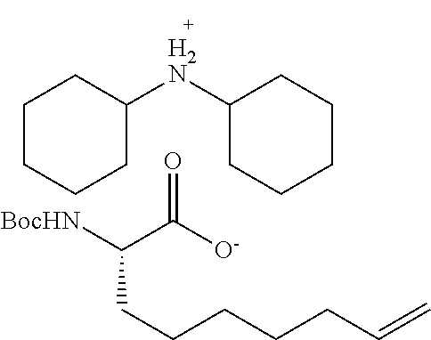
C(=C)CCCCCC([BocHN])C([O-])=O.C1([H2N]C2CCCCC2)CCCCC1
